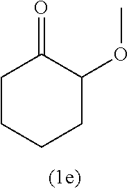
C1(=O)CCCCC1OC
